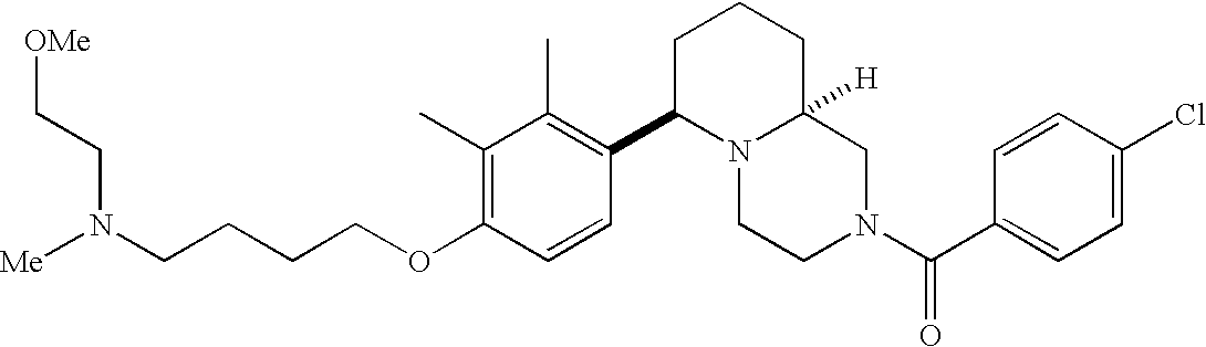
C(CCOC1=C(C)C(C)=C(C2N3C([H])(CCC2)CN(C(C2=CC=C(Cl)C=C2)=O)CC3)C=C1)CN(CC[OMe])[Me]
